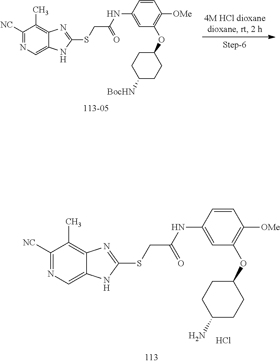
C1([NC])=NC=C2C(=C1C)N=C(SCC(=O)NC1=CC(OC3CCC(N)CC3)=C([OMe])C=C1)N2.Cl.C1([NC])=NC=C2C(=C1C)N=C(SCC(=O)NC1=CC(OC3CCC([BocHN])CC3)=C([OMe])C=C1)N2
